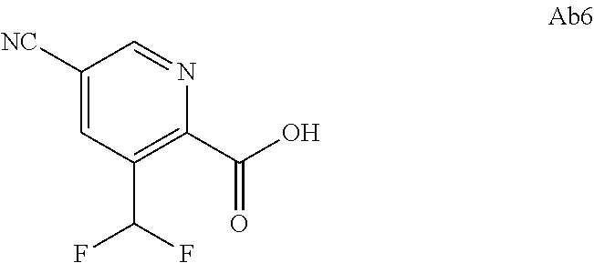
C1([NC])=CC(C(F)F)=C(C(O)=O)N=C1
